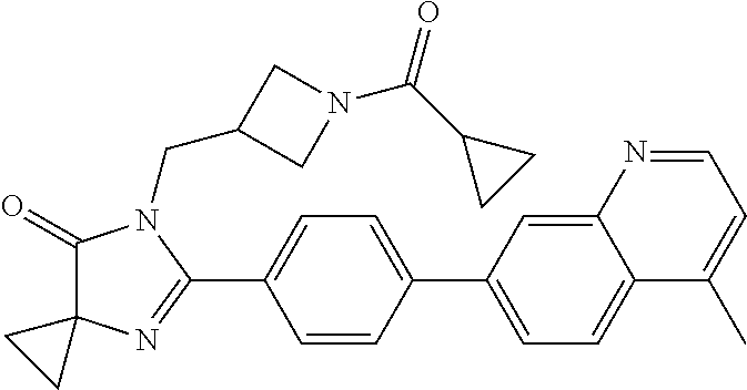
C1(=O)C2(N=C(C3=CC=C(C4=CC=C5C(=C4)N=CC=C5C)C=C3)N1CC1CN(C(C3CC3)=O)C1)CC2
